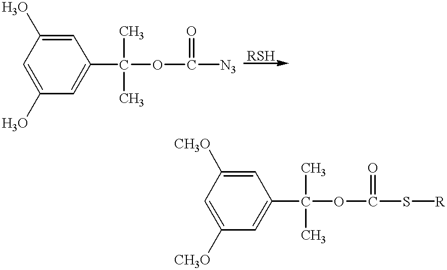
C1=C(O)C=C(C(OC([N3])=O)(C)C)C=C1O.C1=C([CH3O])C=C(C(OC(S[R])=O)(C)C)C=C1[CH3O]
